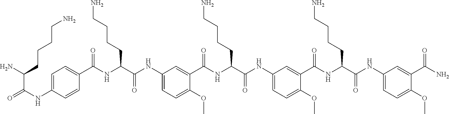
C1=C(NC(=O)C(N)CCCCN)C=CC(C(NC(C(NC2=CC=C(OC)C(C(NC(C(NC3=CC=C(OC)C(C(NC(C(NC4=CC=C(OC)C(C(N)=O)=C4)=O)CCCCN)=O)=C3)=O)CCCCN)=O)=C2)=O)CCCCN)=O)=C1
